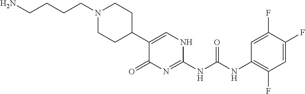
C1(C2=CNC(NC(NC3=C(F)C=C(F)C(F)=C3)=O)=NC2=O)CCN(CCCCN)CC1
